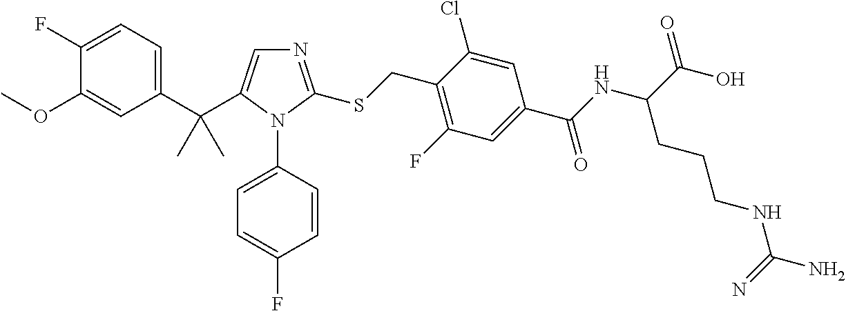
C1(C(C)(C)C2=CN=C(SCC3=C(F)C=C(C(NC(C(O)=O)CCCNC(=N)N)=O)C=C3Cl)N2C2=CC=C(F)C=C2)=CC=C(F)C(OC)=C1
